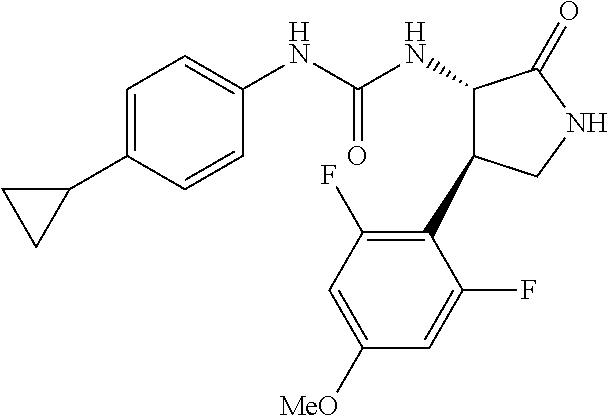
C1=CC(C2CC2)=CC=C1NC(NC1C(C2=C(F)C=C([MeO])C=C2F)CNC1=O)=O
